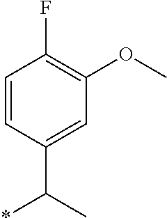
C1=CC(C(*)C)=CC(OC)=C1F
